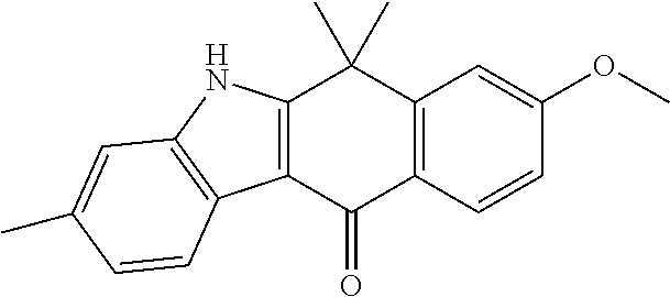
C12=C(C=CC(OC)=C1)C(=O)C1=C(C2(C)C)NC2=C1C=CC(C)=C2
